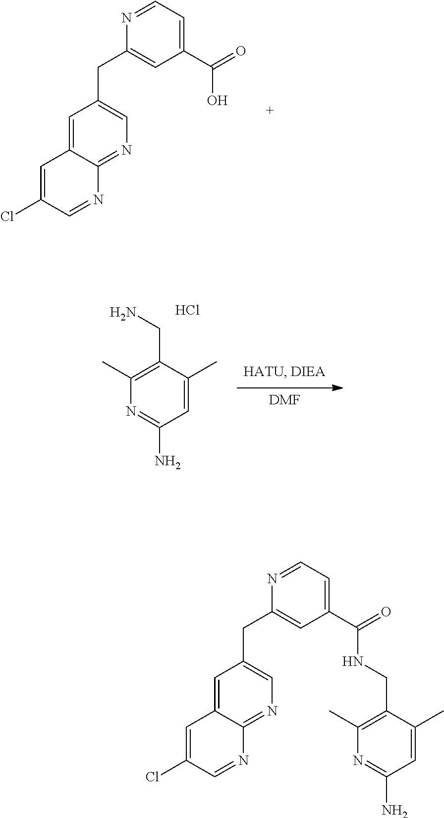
C1=C2C(=NC=C1CC1=CC(C(=O)O)=CC=N1)N=CC(Cl)=C2.[DMF].NC1=NC(C)=C(CN)C(C)=C1.Cl.C1=C2C(=NC=C1CC1=CC(C(=O)NCC3=C(C)N=C(N)C=C3C)=CC=N1)N=CC(Cl)=C2
